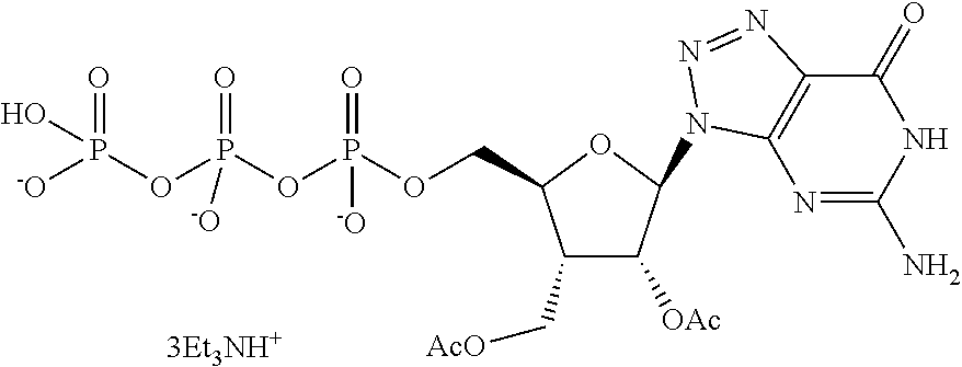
N1=C(N)NC(=O)C2=C1N(C1C([OAc])C(C[AcO])C(COP(OP(OP([-O])(=O)O)(=O)[-O])(=O)[-O])O1)N=N2
